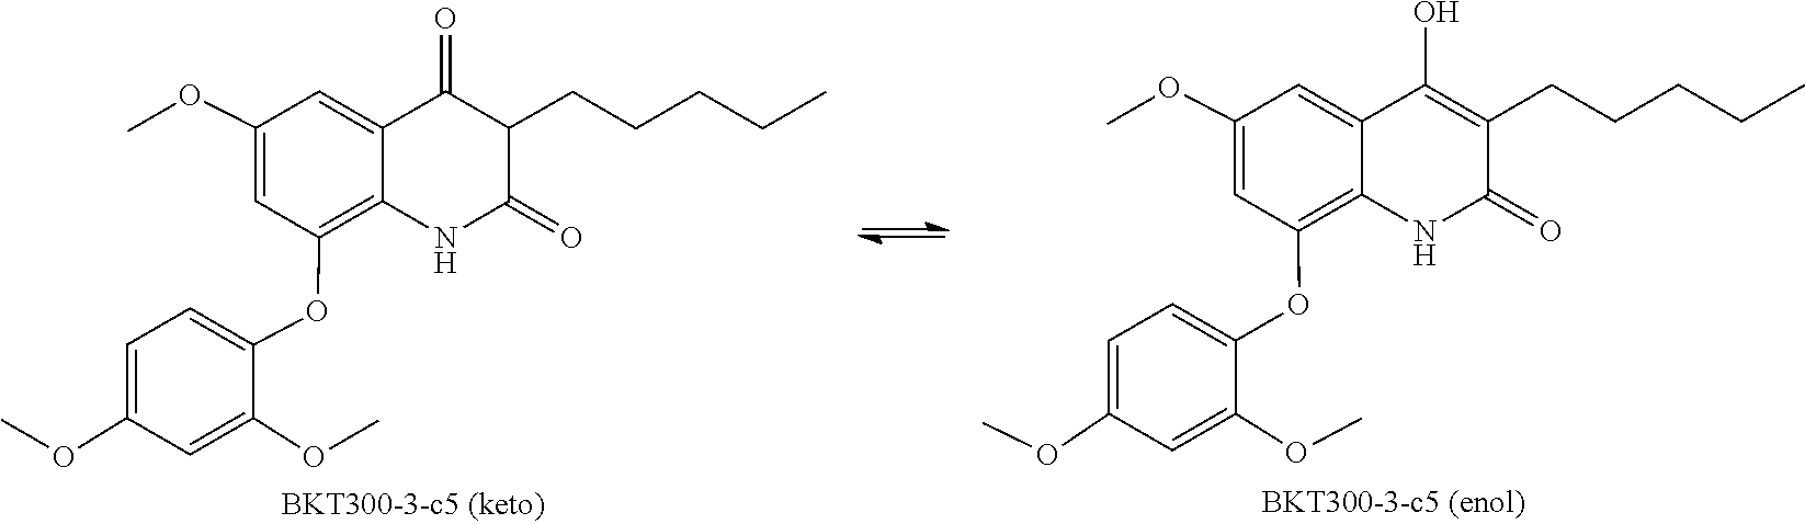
C1(OC)=CC=C(OC2=C3C(=CC(OC)=C2)C(=O)C(CCCCC)C(=O)N3)C(OC)=C1.C1=C(OC)C=C2C(O)=C(CCCCC)C(=O)NC2=C1OC1=CC=C(OC)C=C1OC
